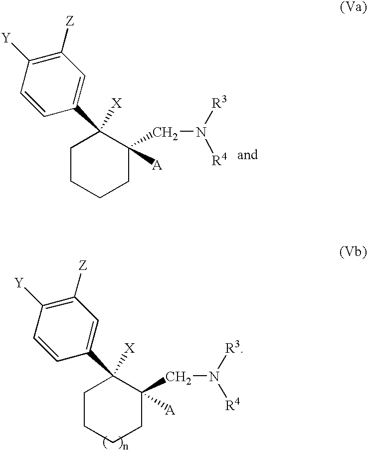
C1CCCC([A])(CN([R3])[R4])C1([X])C1=CC([Z])=C([Y])C=C1.C1CCCC([A])(CN([R3])[R4])C1([X])C1=CC([Z])=C([Y])C=C1
